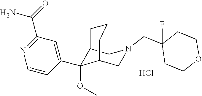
N1=C(C(=O)N)C=C(C2(OC)C3CN(CC4(F)CCOCC4)CC2CCC3)C=C1.Cl
